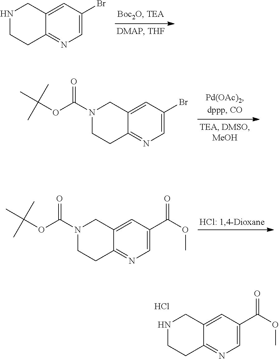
C1=C(Br)C=C2C(=N1)CCNC2.C1=C(Br)C=C2C(=N1)CCN(C(OC(C)(C)C)=O)C2.C1=C(C(OC)=O)C=C2C(=N1)CCN(C(OC(C)(C)C)=O)C2.C1=C(C(OC)=O)C=C2C(=N1)CCNC2.Cl
